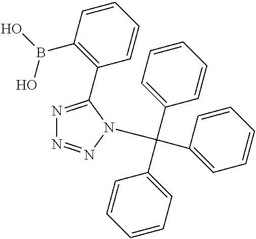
N1=C(C2=C(B(O)O)C=CC=C2)N(C(C2=CC=CC=C2)(C2=CC=CC=C2)C2=CC=CC=C2)N=N1
